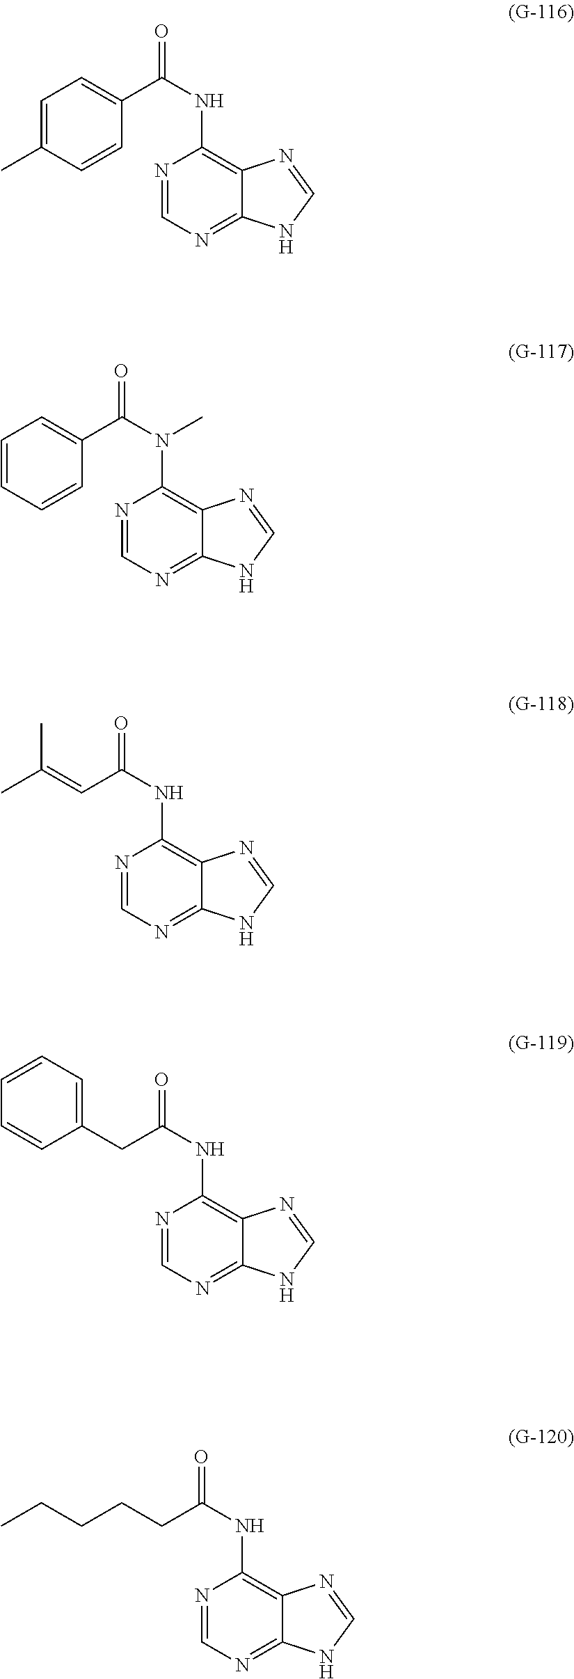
C1=C(C)C=CC(C(NC2=C3C(=NC=N2)NC=N3)=O)=C1.C1=CC=CC(C(N(C2=C3C(=NC=N2)NC=N3)C)=O)=C1.CC(=CC(NC1=C2C(=NC=N1)NC=N2)=O)C.C1=CC=CC=C1CC(NC1=C2C(=NC=N1)NC=N2)=O.C(CCC(NC1=C2C(=NC=N1)NC=N2)=O)CC
